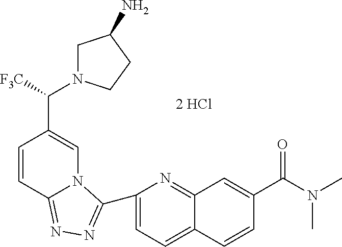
C1=C(C2=NN=C3C=CC(C([F3C])N4CC(N)CC4)=CN32)N=C2C(=C1)C=CC(C(=O)N(C)C)=C2
